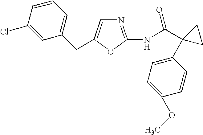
N1=C(NC(C2(C3=CC=C(OC)C=C3)CC2)=O)OC(CC2=CC=CC(Cl)=C2)=C1
